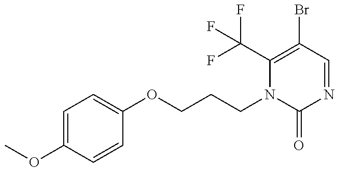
COC1=CC=C(OCCCN2C(=O)N=CC(Br)=C2C(F)(F)F)C=C1
